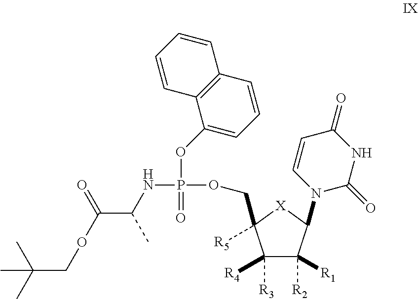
C1([R3])([R4])C([R2])([R1])C(N2C=CC(=O)NC2=O)[X]C1([R5])COP(NC(C(OCC(C)(C)C)=O)C)(=O)OC1=CC=CC2=C1C=CC=C2
